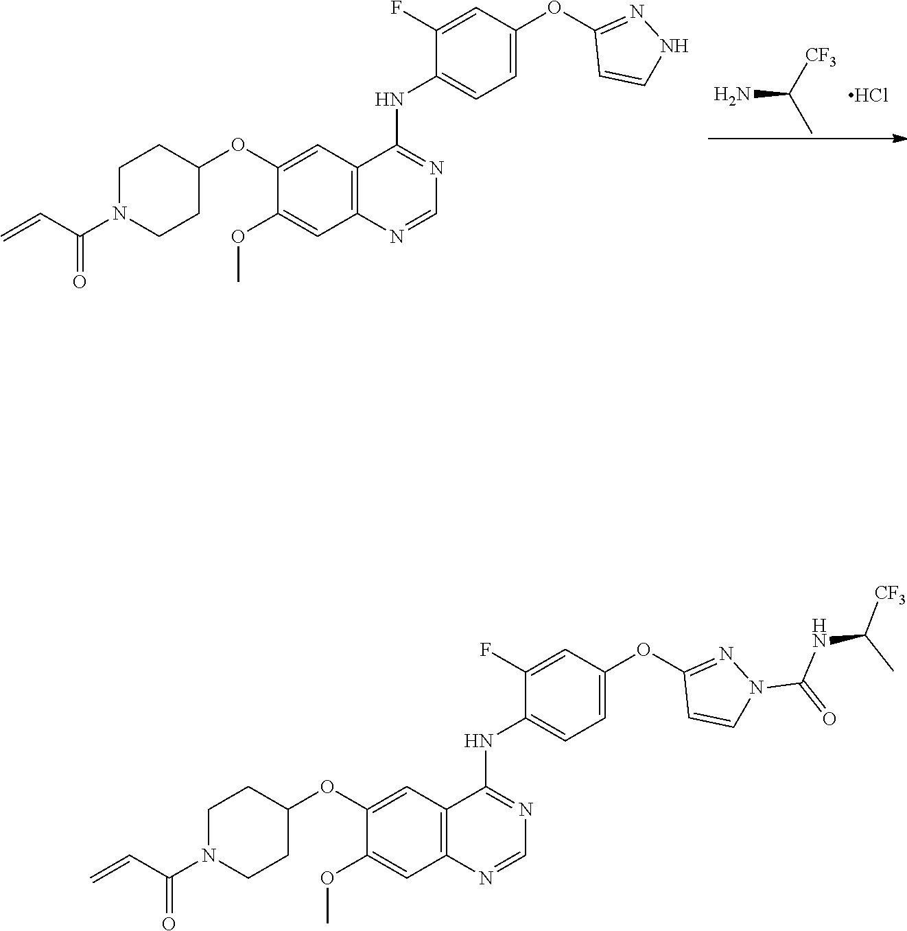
C1(OC2=CC=C(NC3=NC=NC4=C3C=C(OC3CCN(C(C=C)=O)CC3)C(OC)=C4)C(F)=C2)=NNC=C1.NC([CF3])C.Cl.C1(OC2=CC=C(NC3=NC=NC4=C3C=C(OC3CCN(C(C=C)=O)CC3)C(OC)=C4)C(F)=C2)=NN(C(=O)NC([CF3])C)C=C1
